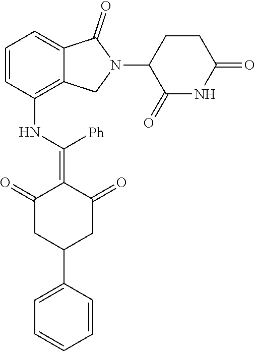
C1=CC(NC(=C2C(=O)CC(C3=CC=CC=C3)CC2=O)[Ph])=C2C(=C1)C(=O)N(C1C(=O)NC(=O)CC1)C2
